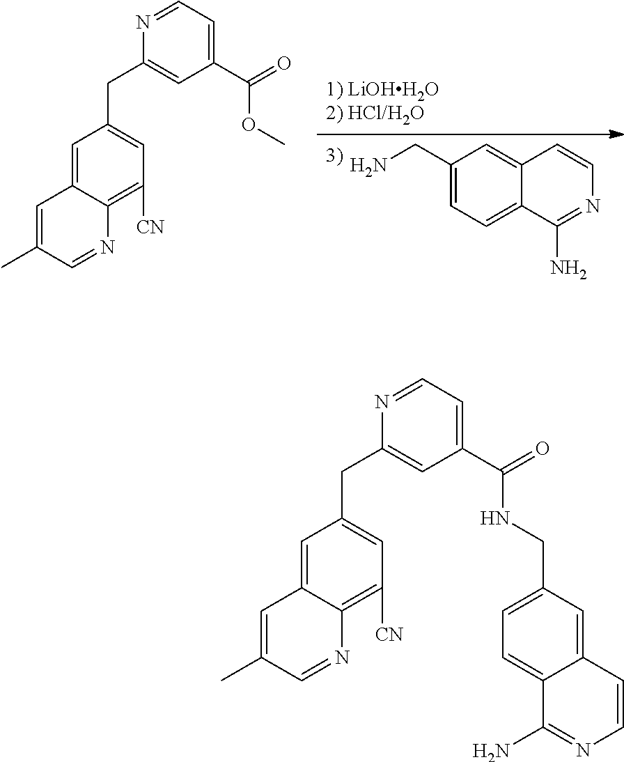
C1=C(CN)C=C2C(=C1)C(N)=NC=C2.C1(C)=CC2=CC(CC3=CC(C(=O)OC)=CC=N3)=CC([CN])=C2N=C1.C1(C)=CC2=CC(CC3=CC(C(=O)NCC4=CC=C5C(=C4)C=CN=C5N)=CC=N3)=CC([CN])=C2N=C1
